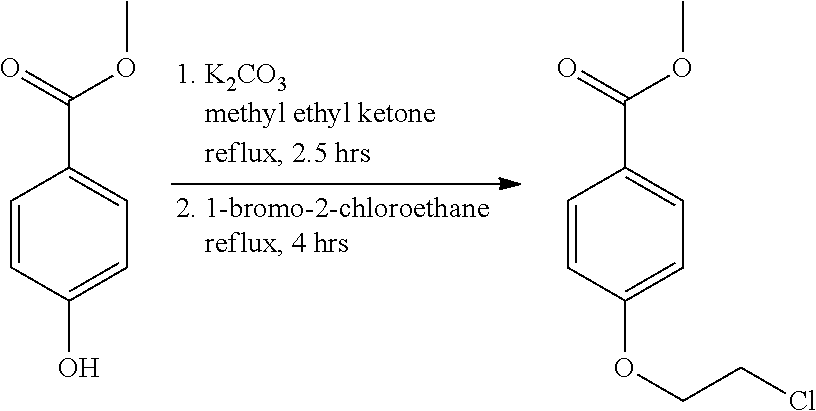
C1=CC(O)=CC=C1C(=O)OC.C1=CC(OCCCl)=CC=C1C(=O)OC
